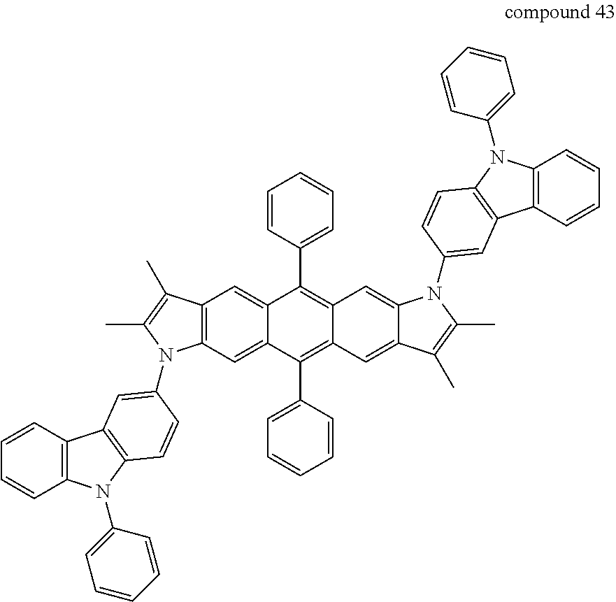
C12=C(C=C3C(=C1)C(C1=CC=CC=C1)=C1C(=C3C3=CC=CC=C3)C=C3C(=C1)N(C1=CC4=C(N(C5=CC=CC=C5)C5=C4C=CC=C5)C=C1)C(C)=C3C)N(C1=CC3=C(N(C4=CC=CC=C4)C4=C3C=CC=C4)C=C1)C(C)=C2C
